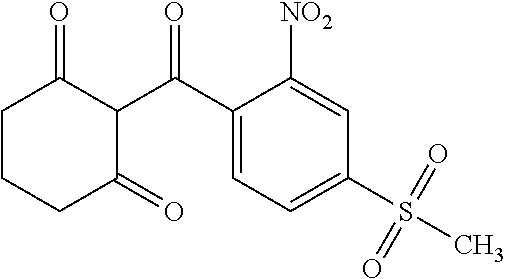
O=S(C1=CC=C(C(C2C(=O)CCCC2=O)=O)C([NO2])=C1)(C)=O
